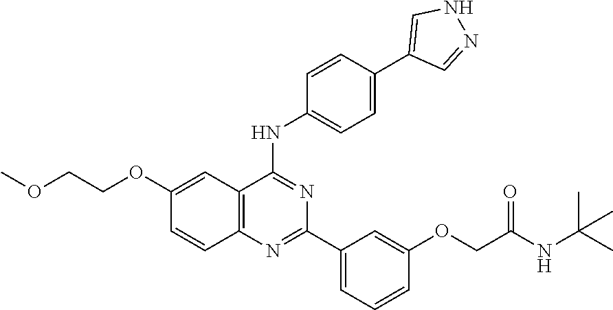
C12=C(N=C(C3=CC=CC(OCC(NC(C)(C)C)=O)=C3)N=C1NC1=CC=C(C3=CNN=C3)C=C1)C=CC(OCCOC)=C2
